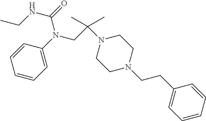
C1=CC=CC=C1N(CC(N1CCN(CCC2=CC=CC=C2)CC1)(C)C)C(=O)NCC
